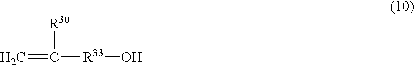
C=C([R33]O)[R30]
